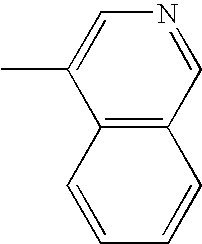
C12=C(C=NC=C1C)C=CC=C2
